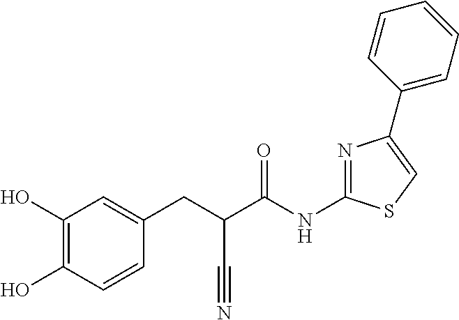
C1(O)=C(O)C=CC(CC(C(NC2=NC(C3=CC=CC=C3)=CS2)=O)C#N)=C1
